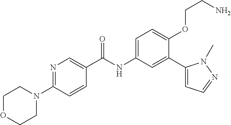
N1=C(N2CCOCC2)C=CC(C(=O)NC2=CC=C(OCCN)C(C3=CC=NN3C)=C2)=C1
